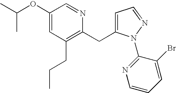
C1(OC(C)C)=CC(CCC)=C(CC2=CC=NN2C2=NC=CC=C2Br)N=C1
